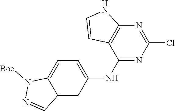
C12=CC=C(NC3=NC(Cl)=NC4=C3C=CN4)C=C1C=NN2[Boc]
